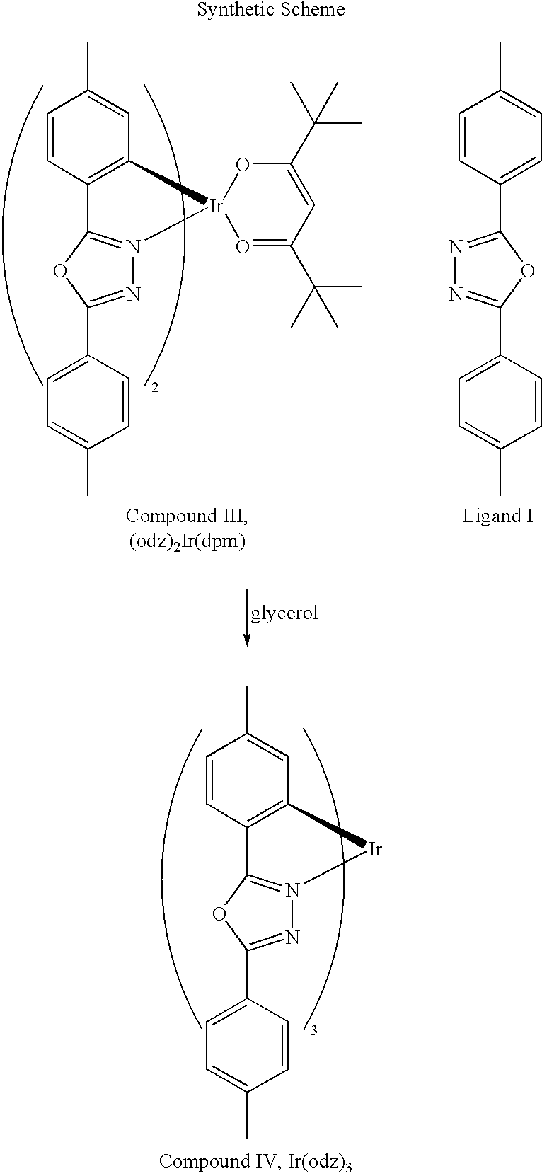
C1=CC2=C(C=C1C)[Ir]1(N3=C2OC(C2=CC=C(C)C=C2)=N3)O=C(C(C)(C)C)C=C(C(C)(C)C)O1.C1=C(C)C=CC(C2=NN=C(C3=CC=C(C)C=C3)O2)=C1.C1=CC2=C(C=C1C)[Ir]N1=C2OC(C2=CC=C(C)C=C2)=N1
